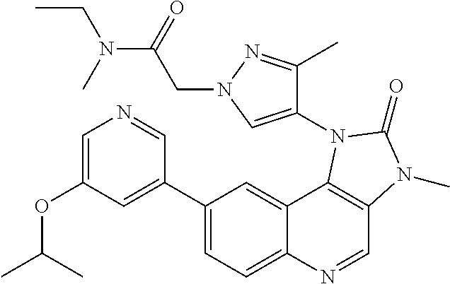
C1=C(OC(C)C)C=C(C2=CC=C3C(=C2)C2=C(C=N3)N(C)C(=O)N2C2=CN(CC(N(CC)C)=O)N=C2C)C=N1
